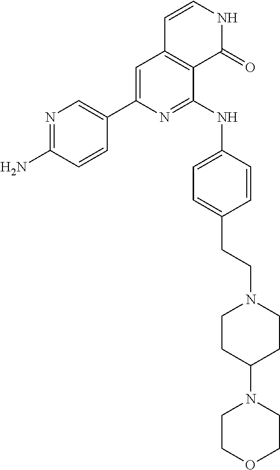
N1=C(N)C=CC(C2=CC3=C(C(NC4=CC=C(CCN5CCC(N6CCOCC6)CC5)C=C4)=N2)C(=O)NC=C3)=C1
